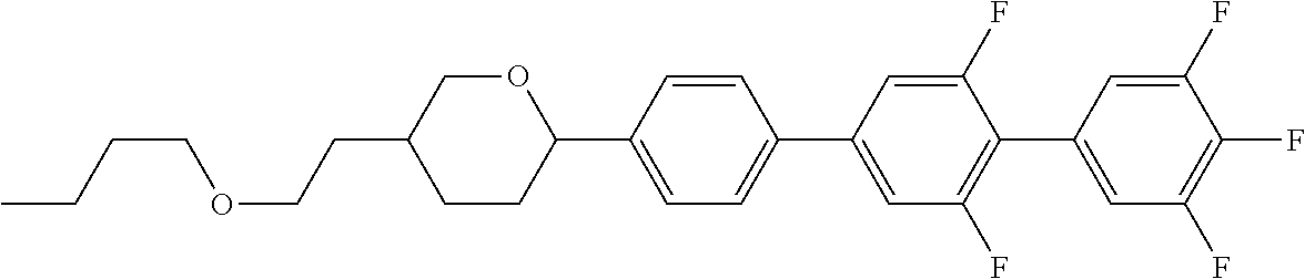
O1CC(CCOCCCC)CCC1C1=CC=C(C2=CC(F)=C(C3=CC(F)=C(F)C(F)=C3)C(F)=C2)C=C1
